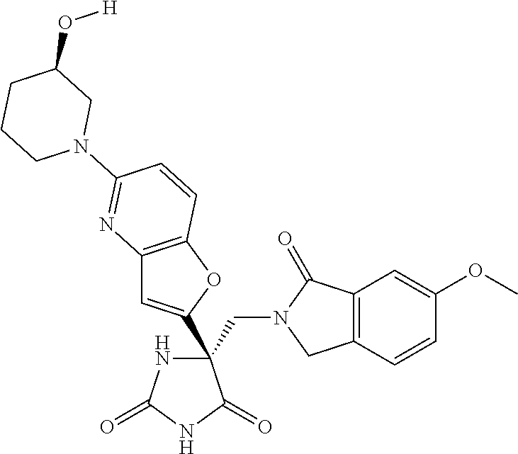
C(C1(C2=CC3=C(O2)C=CC(N2CC(O[H])CCC2)=N3)NC(=O)NC1=O)N1CC2=C(C1=O)C=C(OC)C=C2
